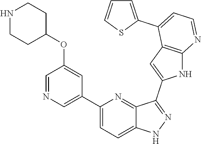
C1(C2=CN=CC(OC3CCNCC3)=C2)=CC=C2C(=N1)C(C1=CC3=C(N1)N=CC=C3C1=CC=CS1)=NN2
